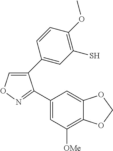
C1(C2=CC(S)=C(OC)C=C2)=CON=C1C1=CC([OMe])=C2C(=C1)OCO2
